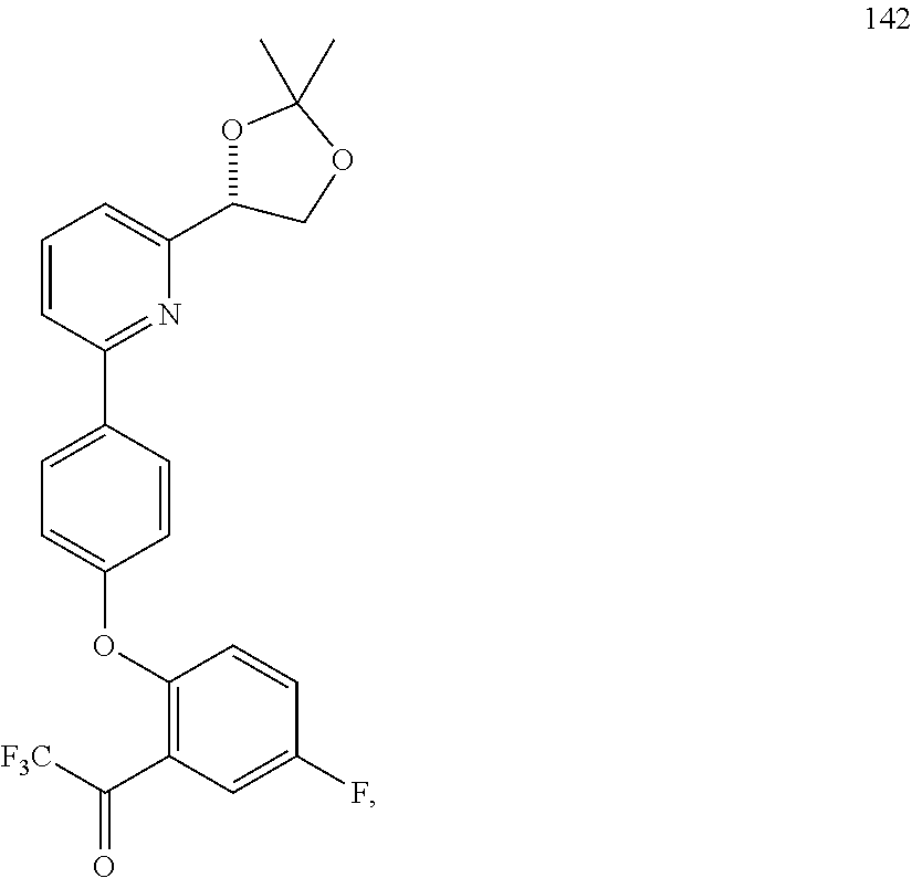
C1=CC(C2=CC=C(OC3=C(C([F3C])=O)C=C(F)C=C3)C=C2)=NC(C2OC(C)(C)OC2)=C1
